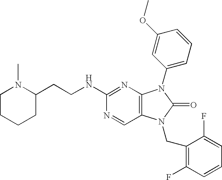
N1=CC2=C(N=C1NCCC1N(C)CCCC1)N(C1=CC=CC(OC)=C1)C(=O)N2CC1=C(F)C=CC=C1F
